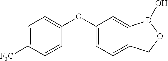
C1=C2C(=CC=C1OC1=CC=C([F3C])C=C1)COB2O
